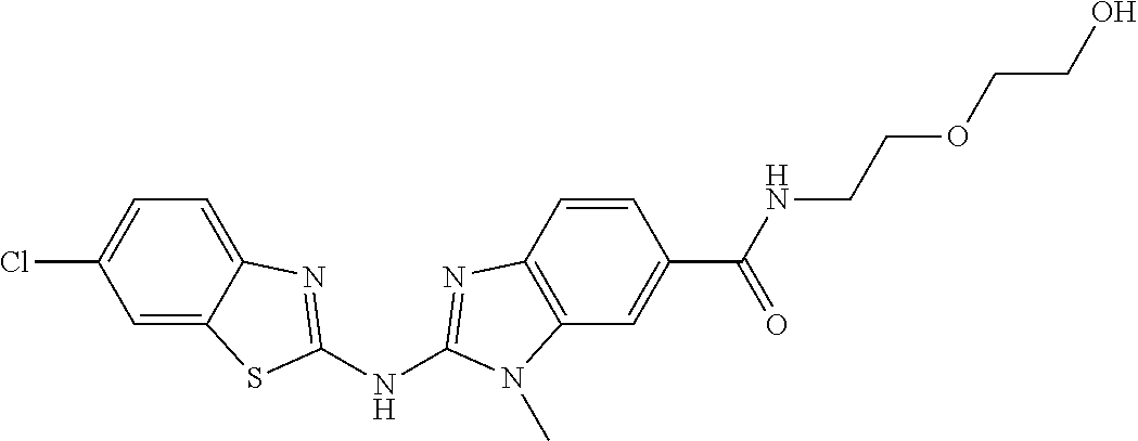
C1(Cl)=CC=C2C(=C1)SC(NC1=NC3=C(C=C(C(NCCOCCO)=O)C=C3)N1C)=N2
